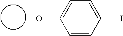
O(C1=CC=C(I)C=C1)C
